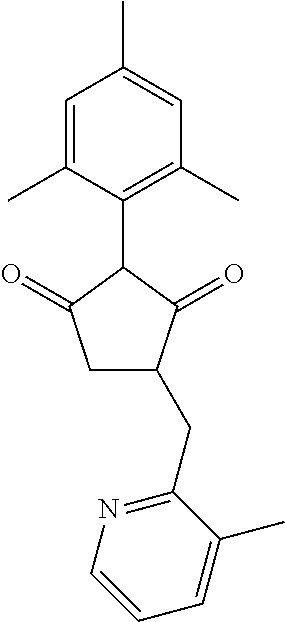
C1=C(C)C(C2C(=O)CC(CC3=NC=CC=C3C)C2=O)=C(C)C=C1C
